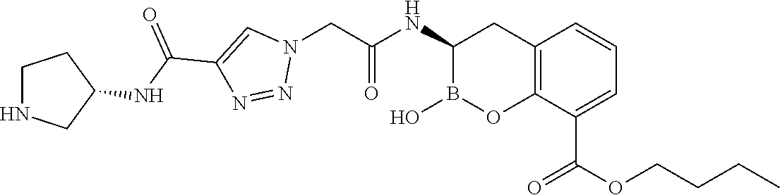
C12=C(C(C(OCCCC)=O)=CC=C1)OB(O)C(NC(CN1C=C(C(NC3CNCC3)=O)N=N1)=O)C2
